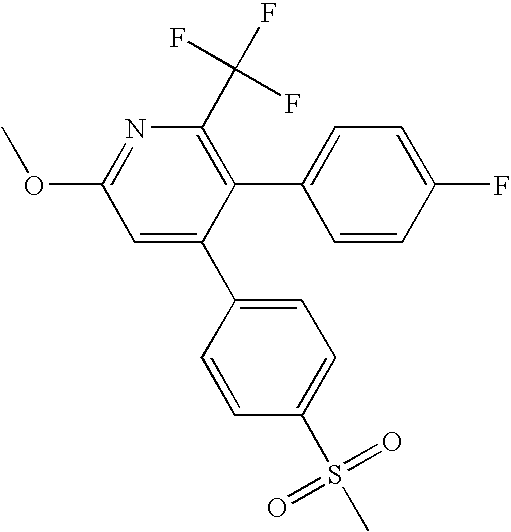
O(C1=NC(C(F)(F)F)=C(C2=CC=C(F)C=C2)C(C2=CC=C(S(C)(=O)=O)C=C2)=C1)C
